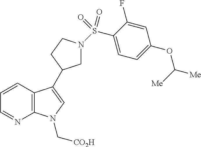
C12=C(C=CC=N1)C(C1CN(S(C3=CC=C(OC([Me])[Me])C=C3F)(=O)=O)CC1)=CN2C[CO2H]
